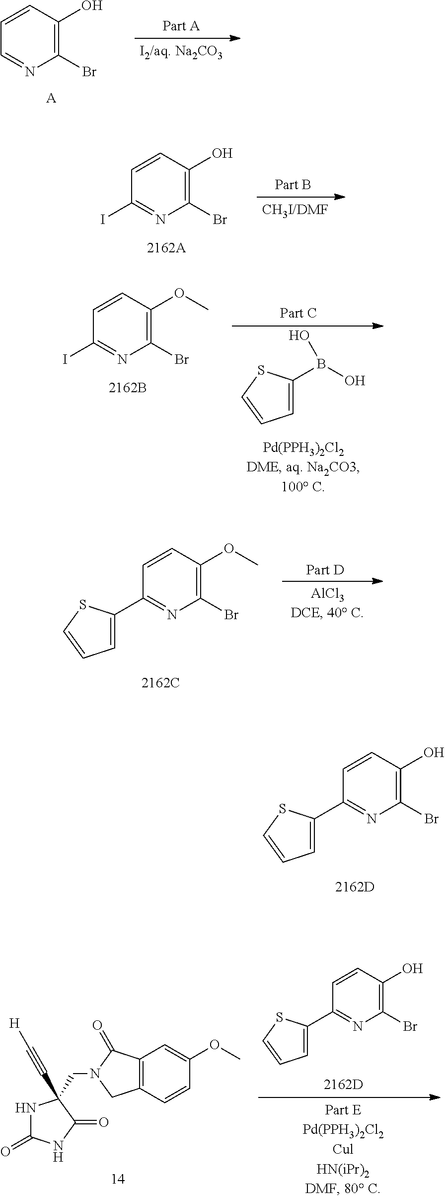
C1=CC(O)=C(Br)N=C1.[A].C1=CC(O)=C(Br)N=C1I.C1=CC(O)=C(Br)N=C1C1=CC=CS1.C1=CC(OC)=C(Br)N=C1I.C1=C(B(O)O)SC=C1.N1C(=O)NC(=O)C1(CN1CC2=C(C1=O)C=C(OC)C=C2)C#C[H].C1=CC(O)=C(Br)N=C1C1=CC=CS1.C1=CC(OC)=C(Br)N=C1C1=CC=CS1
